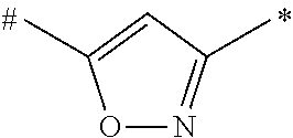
O1N=C(C)C=C1C
